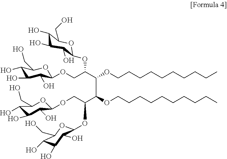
C1(O)C(O)C(O)C(OCC(C(C(C(COC2C(O)C(O)C(O)C(CO)O2)OC2C(O)C(O)C(O)C(CO)O2)OCCCCCCCCCC)OCCCCCCCCCC)OC2C(O)C(O)C(O)C(CO)O2)OC1CO
